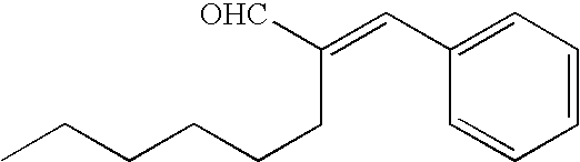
C1=CC=C(C=C([OHC])CCCCCC)C=C1
